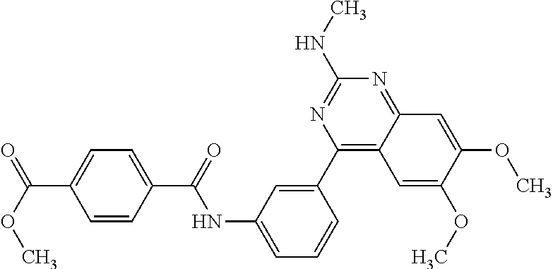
C1=C(C(=O)OC)C=CC(C(=O)NC2=CC=CC(C3=C4C=C(OC)C(OC)=CC4=NC(NC)=N3)=C2)=C1
